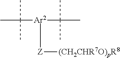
[Ar2]([Z][(CH2CHR7O)pR8])(C(C)(C)C)C(C)(C)C
